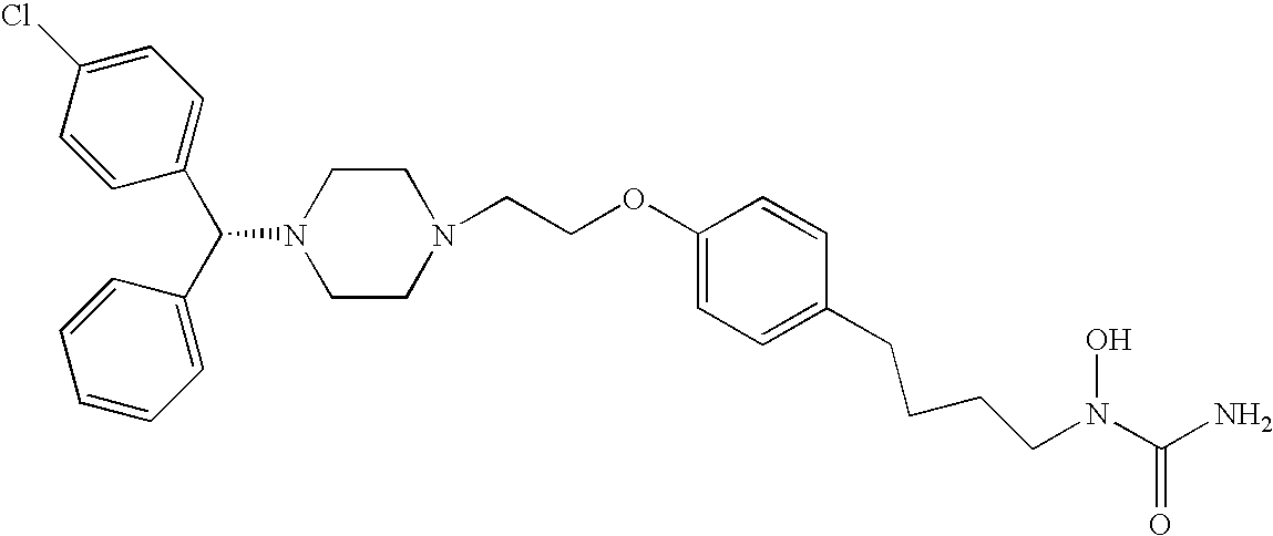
C1=CC(C(C2=CC=CC=C2)N2CCN(CCOC3=CC=C(CCCCN(C(N)=O)O)C=C3)CC2)=CC=C1Cl
